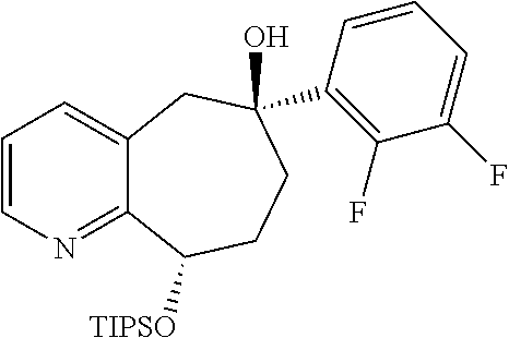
C1=CN=C2C(=C1)CC(O)(C1=C(F)C(F)=CC=C1)CCC2[TIPSO]
